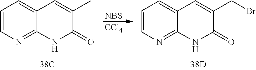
C1=CN=C2C(=C1)C=C(C)C(=O)N2.[NBS].[CCl4].C1=CN=C2C(=C1)C=C(CBr)C(=O)N2
